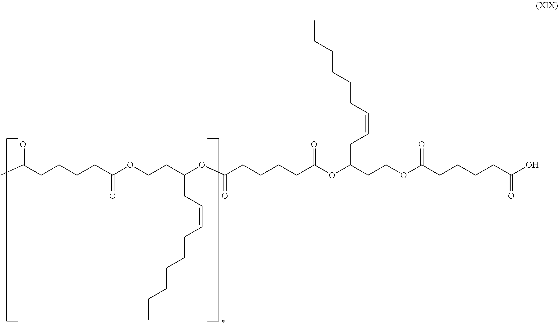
CC(CCCCC(OCCC(OC(CCCCC(OC(CCOC(CCCCC(=O)O)=O)CC=CCCCCCC)=O)=O)CC=CCCCCCC)=O)=O
